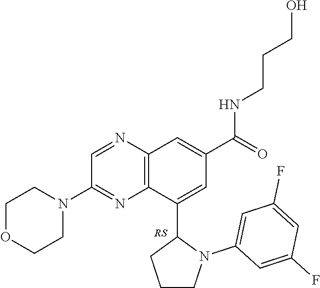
C1=NC2=C(N=C1N1CCOCC1)C(C1CCCN1C1=CC(F)=CC(F)=C1)=CC(C(=O)NCCCO)=C2
